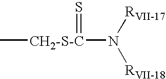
C[CH2-S-C](N([RVII-18])[RVII-17])=S
